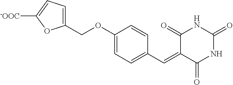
C1(COC2=CC=C(C=C3C(=O)NC(=O)NC3=O)C=C2)=CC=C([-OOC])O1
